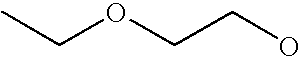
CCOCCO
